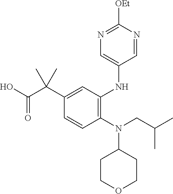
C1(N(CC(C)C)C2CCOCC2)=C(NC2=CN=C([OEt])N=C2)C=C(C(C(O)=O)(C)C)C=C1
